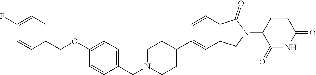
C1=CC2=C(C=C1C1CCN(CC3=CC=C(OCC4=CC=C(F)C=C4)C=C3)CC1)CN(C1C(=O)NC(=O)CC1)C2=O
